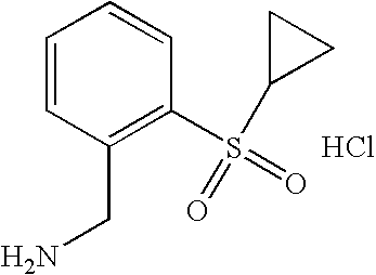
C1=CC(CN)=C(S(=O)(C2CC2)=O)C=C1.Cl
